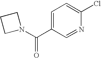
ClC1=CC=C(C(=O)N2CCC2)C=N1
